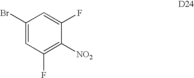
C1(Br)=CC(F)=C([NO2])C(F)=C1
